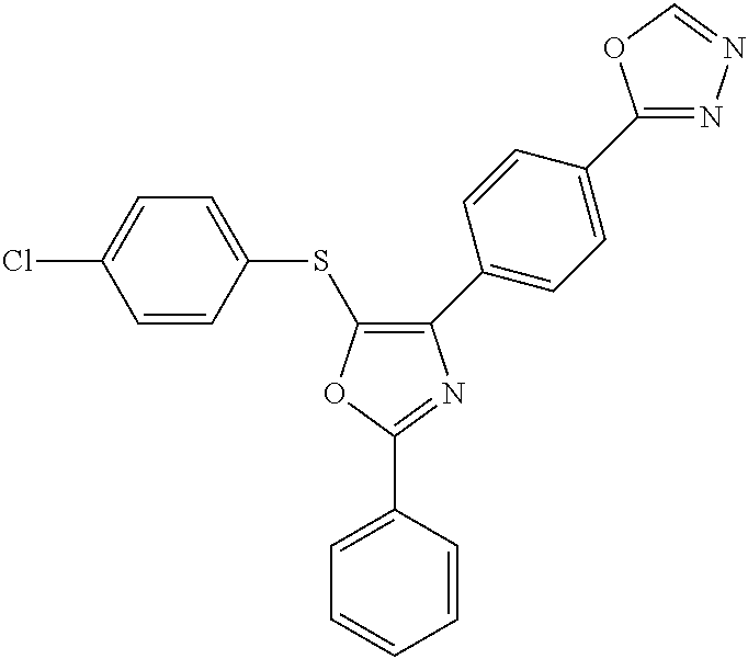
C1=CC=CC(C2=NC(C3=CC=C(C4=NN=CO4)C=C3)=C(SC3=CC=C(Cl)C=C3)O2)=C1
